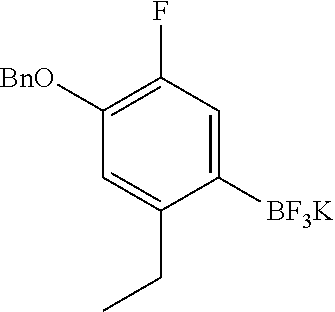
C1([BF3K])=CC(F)=C([BnO])C=C1CC
